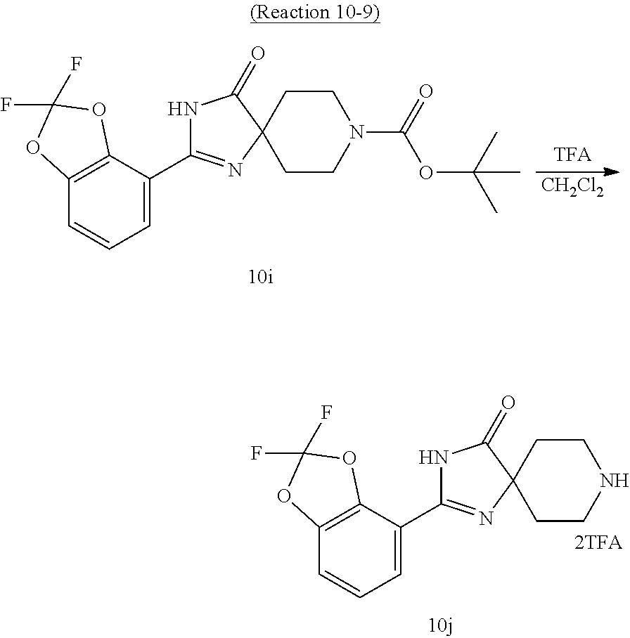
C1(C2=NC3(C(=O)N2)CCNCC3)=CC=CC2=C1OC(F)(F)O2.C1(C2=NC3(C(=O)N2)CCN(C(=O)OC(C)(C)C)CC3)=CC=CC2=C1OC(F)(F)O2.[CH2Cl2]
